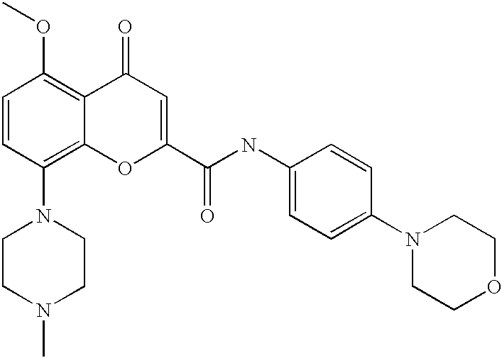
C1=CC(N2CCN(C)CC2)=C2C(=C1OC)C(=O)C=C(C(NC1=CC=C(N3CCOCC3)C=C1)=O)O2
